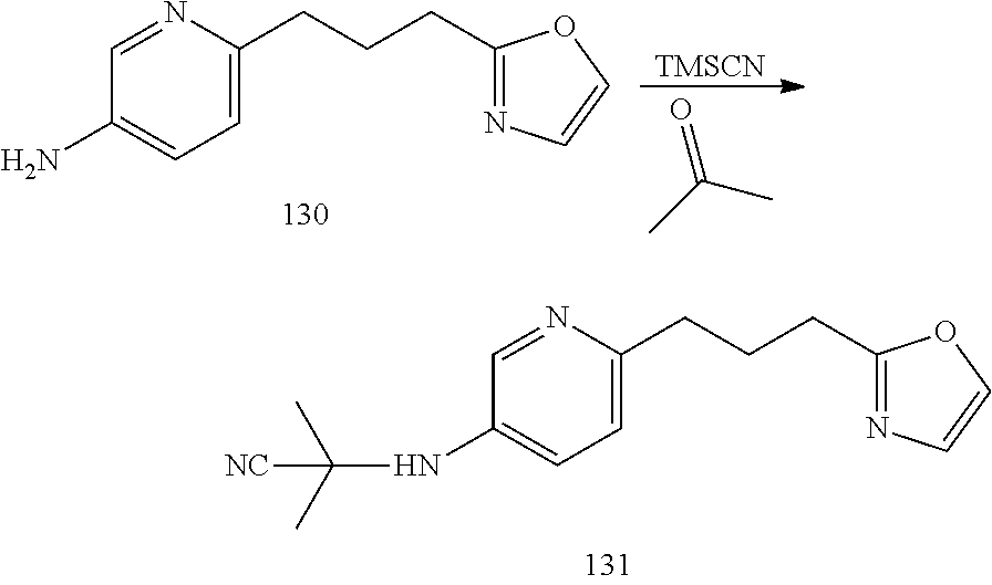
C1=C(CCCC2=NC=CO2)N=CC(N)=C1.O=C(C)C.[TMSCN].C1=C(CCCC2=NC=CO2)N=CC(NC(C)(C)[NC])=C1
